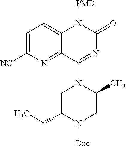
N1([Boc])CC(C)N(C2=NC(=O)N([PMB])C3=CC=C([NC])N=C32)CC1CC
